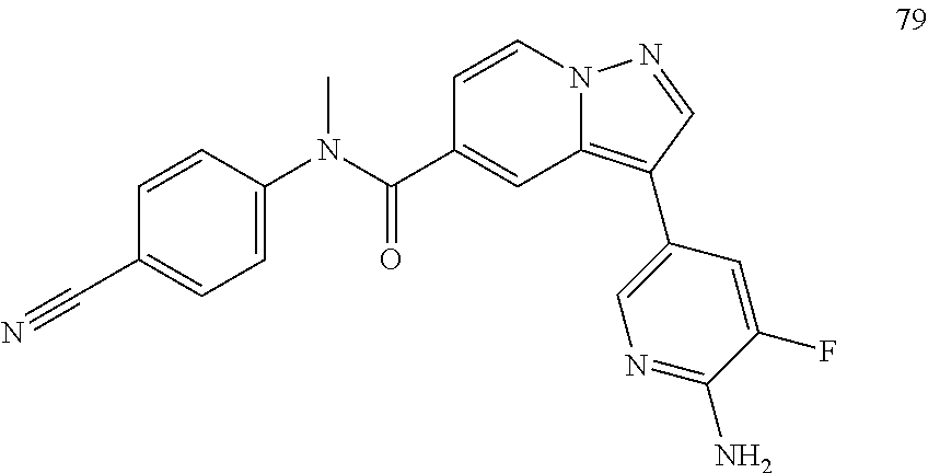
C1=CN2C(=C(C3=CN=C(N)C(F)=C3)C=N2)C=C1C(N(C1=CC=C(C#N)C=C1)C)=O
